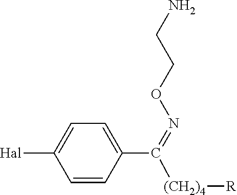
C1=CC(C([(CH2)4][R])=NOCCN)=CC=C1[Hal]
